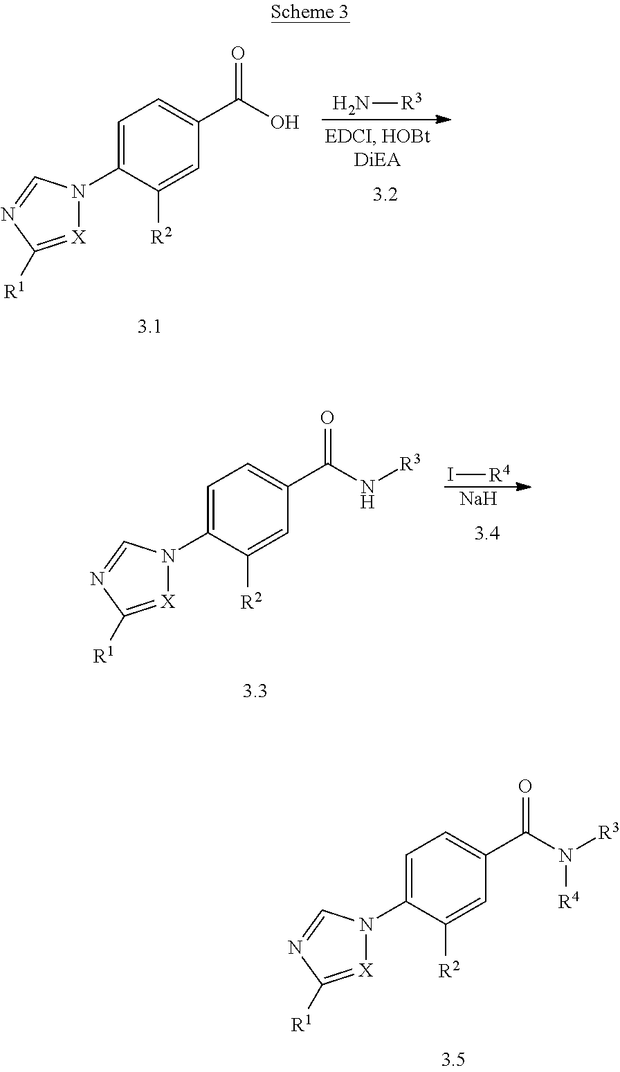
C1=C(N2[X]=C([R1])N=C2)C([R2])=CC(C(O)=O)=C1.N[R3].C1=C(N2[X]=C([R1])N=C2)C([R2])=CC(C(N[R3])=O)=C1.I[R4].[Na].C1=C(N2[X]=C([R1])N=C2)C([R2])=CC(C(N([R3])[R4])=O)=C1
